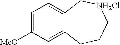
C1=C([MeO])C=C2C(=C1)C[NH2Cl]CCC2
